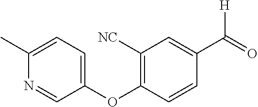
C1(C)=CC=C(OC2=C([NC])C=C(C([H])=O)C=C2)C=N1
